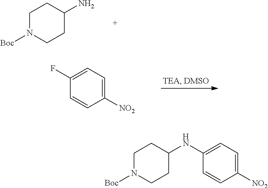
C1N([Boc])CCC(N)C1.C1([NO2])=CC=C(F)C=C1.C1([NO2])=CC=C(NC2CCN([Boc])CC2)C=C1
